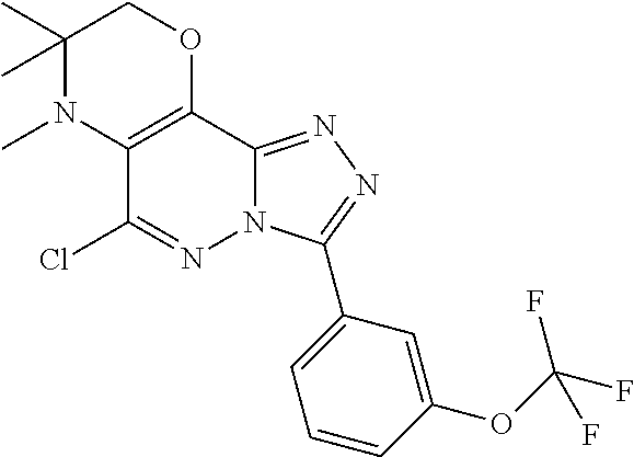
C1(C)(C)N(C)C2=C(OC1)C1=NN=C(C3=CC=CC(OC(F)(F)F)=C3)N1N=C2Cl
